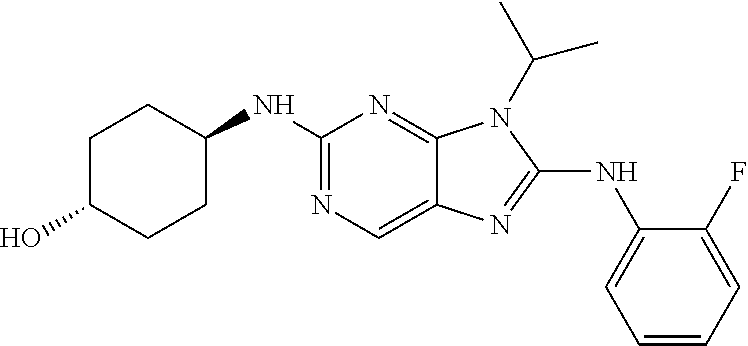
C1(NC2CCC(O)CC2)=NC=C2C(=N1)N(C(C)C)C(NC1=CC=CC=C1F)=N2
